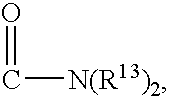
O=C[N(R13)2]
